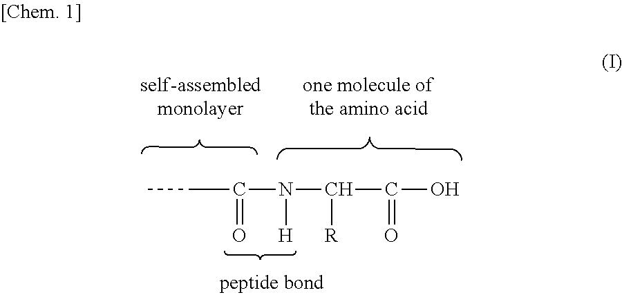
CCC(N(C([R])C(O)=O)[H])=O
